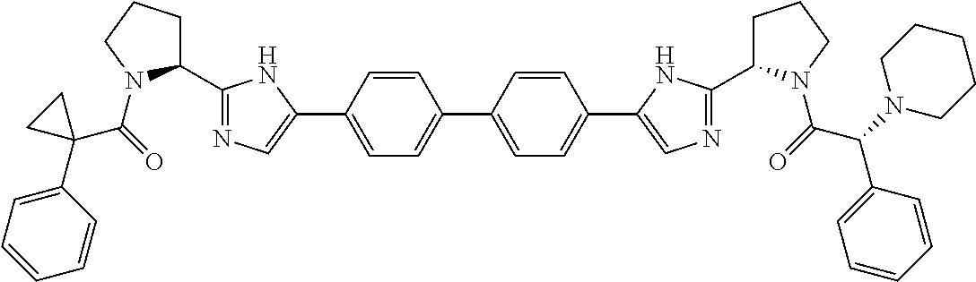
O=C(N1C(C2=NC=C(C3=CC=C(C4=CC=C(C5=CN=C(C6CCCN6C(C(C6=CC=CC=C6)N6CCCCC6)=O)N5)C=C4)C=C3)N2)CCC1)C1(C2=CC=CC=C2)CC1
